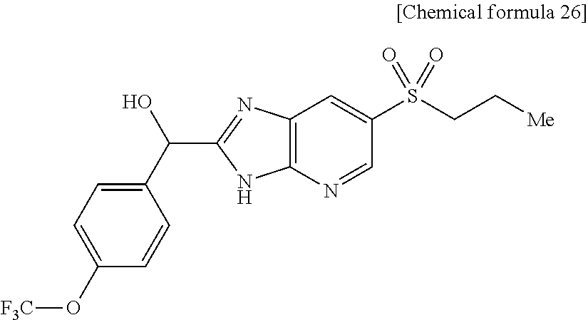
[F3C]OC1=CC=C(C(O)C2=NC3=C(N2)N=CC(S(CC[Me])(=O)=O)=C3)C=C1
